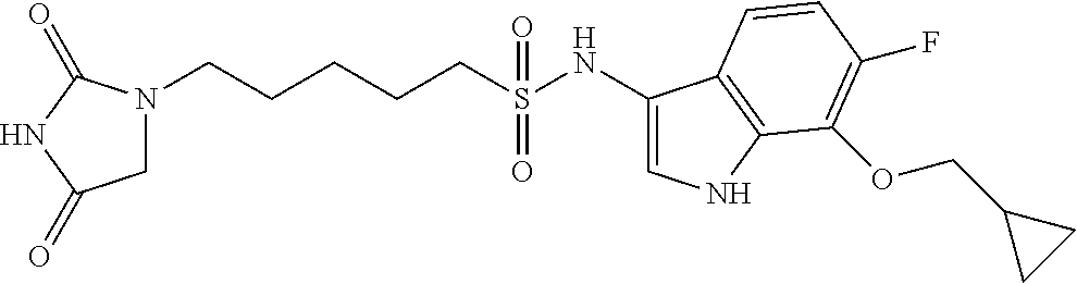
N1(CCCCCS(NC2=CNC3=C2C=CC(F)=C3OCC2CC2)(=O)=O)CC(=O)NC1=O
